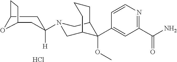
C1(C(N)=O)=NC=CC(C2(OC)C3CN(C4([H])CC5CCC(C4)O5)CC2CCC3)=C1.Cl
